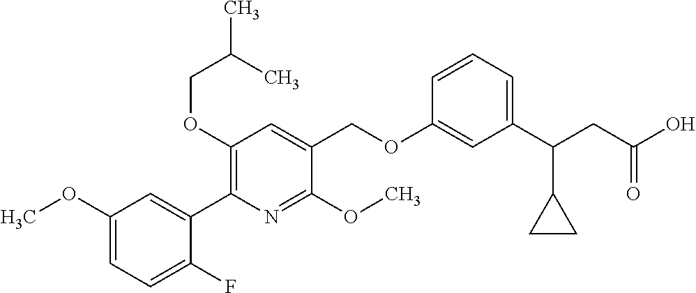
C1(OC)=CC=C(F)C(C2=C(OCC(C)C)C=C(COC3=CC(C(CC(O)=O)C4CC4)=CC=C3)C(OC)=N2)=C1
